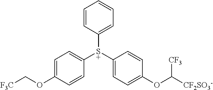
C1(OC[F3C])=CC=C([S+](C2=CC=CC=C2)C2=CC=C(OC([CF2SO3-])[CF3])C=C2)C=C1
